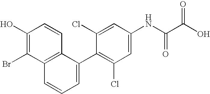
C1(O)=C(Br)C2=C(C=C1)C(C1=C(Cl)C=C(NC(C(O)=O)=O)C=C1Cl)=CC=C2
